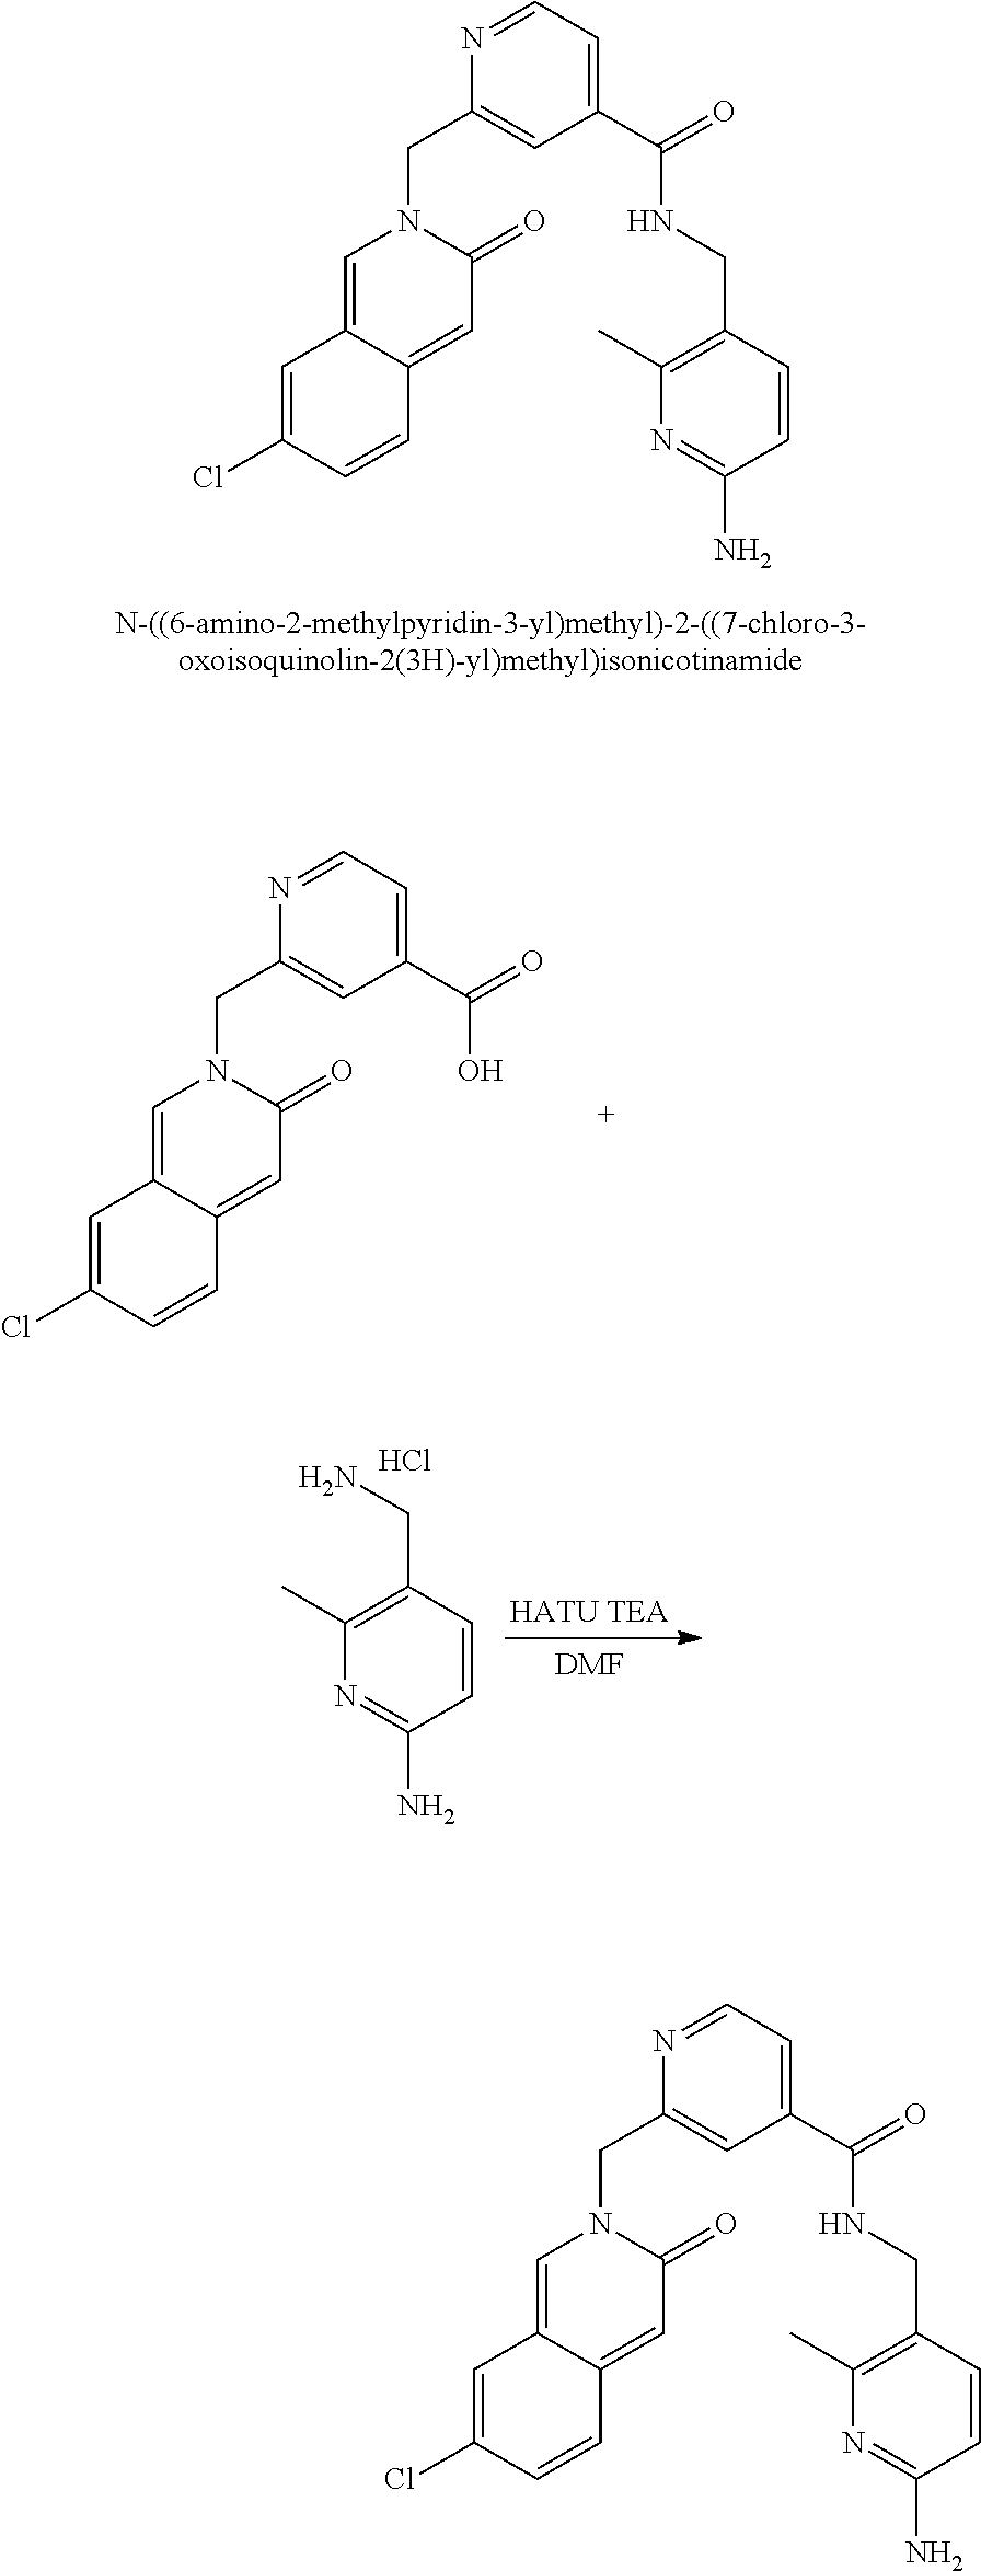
C1=C2C(=CC(=O)N1CC1=CC(C(=O)O)=CC=N1)C=CC(Cl)=C2.[HATU TEA].[DMF].C1(C)=C(CN)C=CC(N)=N1.Cl.C1=C2C(=CC(=O)N1CC1=CC(C(=O)NCC3=C(C)N=C(N)C=C3)=CC=N1)C=CC(Cl)=C2.C1=C2C(=CC(=O)N1CC1=CC(C(=O)NCC3=C(C)N=C(N)C=C3)=CC=N1)C=CC(Cl)=C2
